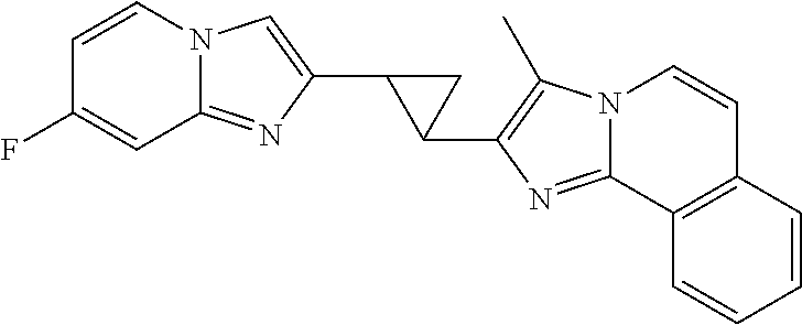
C12=NC(C3C(C4=C(C)N5C(=N4)C4=C(C=C5)C=CC=C4)C3)=CN1C=CC(F)=C2
